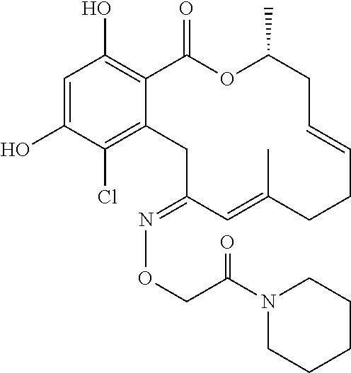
C1=C(O)C(Cl)=C2C(=C1O)C(=O)OC(C)CC=CCCC(C)=CC(=NOCC(N1CCCCC1)=O)C2
